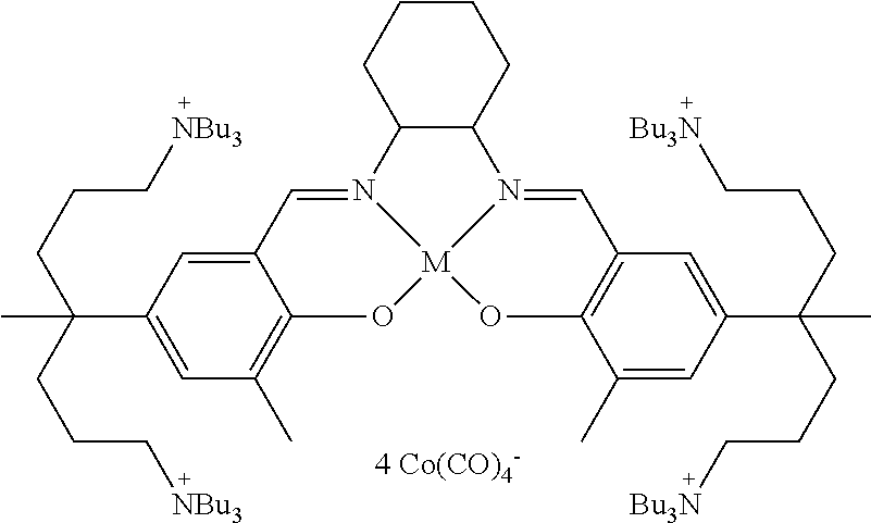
C12C(CCCC1)N1=CC3=C(O[M]14OC1=C(C)C=C(C(CCC[NBu3])(CCC[NBu3])C)C=C1C=N24)C(C)=CC(C(CCC[Bu3N])(CCC[Bu3N])C)=C3.[4 Co(CO)4-]
